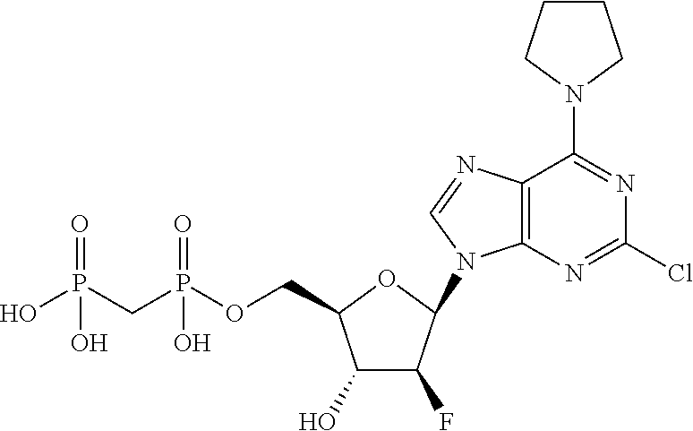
C1(O)C(F)C(N2C3=C(N=C2)C(N2CCCC2)=NC(Cl)=N3)OC1COP(CP(O)(=O)O)(=O)O
